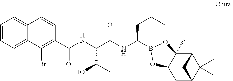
C1(C(NC(C(NC(CC(C)C)B2OC3(C)C4C(C)(C)C(CC3O2)C4)=O)C(C)O)=O)=C(Br)C2=CC=CC=C2C=C1
